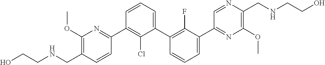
C1(C2=NC(OC)=C(CNCCO)C=C2)=C(Cl)C(C2=C(F)C(C3=NC(OC)=C(CNCCO)N=C3)=CC=C2)=CC=C1
